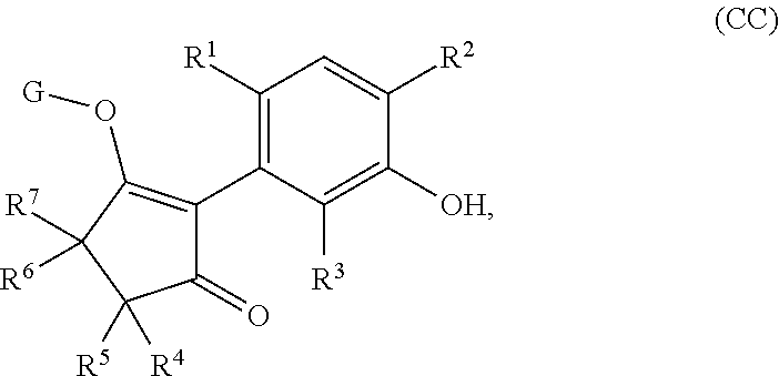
C1([R1])=C(C2=C(O[G])C([R7])([R6])C([R5])([R4])C2=O)C([R3])=C([OH])C([R2])=C1
